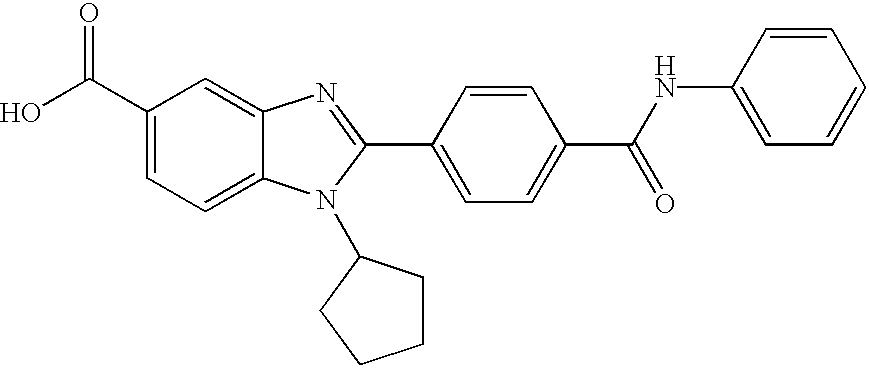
C1(C(O)=O)=CC=C2C(=C1)N=C(C1=CC=C(C(=O)NC3=CC=CC=C3)C=C1)N2C1CCCC1
